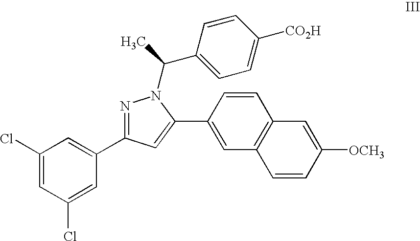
C1(Cl)=CC(Cl)=CC(C2=NN(C(C)C3=CC=C([CO2H])C=C3)C(C3=CC4=C(C=C3)C=C([OCH3])C=C4)=C2)=C1
